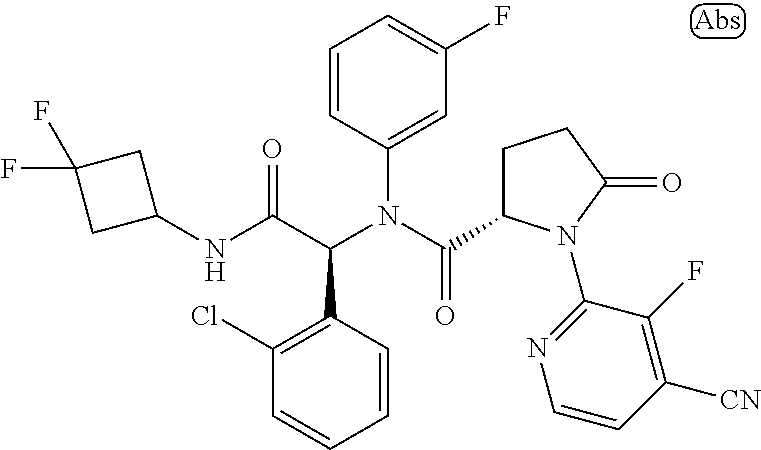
C1=CC(N(C(C2CCC(=O)N2C2=NC=CC([CN])=C2F)=O)C(C(NC2CC(F)(F)C2)=O)C2=C(Cl)C=CC=C2)=CC(F)=C1
